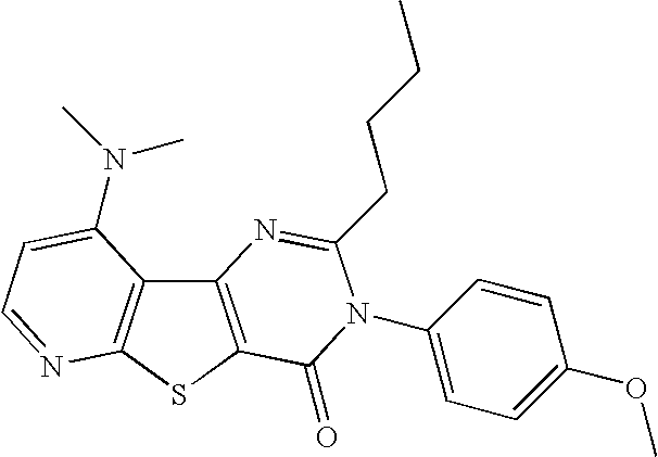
C12=C(SC3=C1C(N(C)C)=CC=N3)C(=O)N(C1=CC=C(OC)C=C1)C(CCCC)=N2
